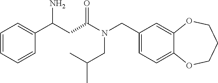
C1(CN(C(=O)CC(C2=CC=CC=C2)N)CC(C)C)=CC=C2C(=C1)OCCCO2
